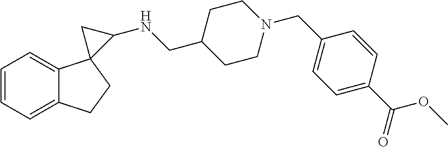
C1=CC=C2C(=C1)C1(CC2)C(NCC2CCN(CC3=CC=C(C(=O)OC)C=C3)CC2)C1
